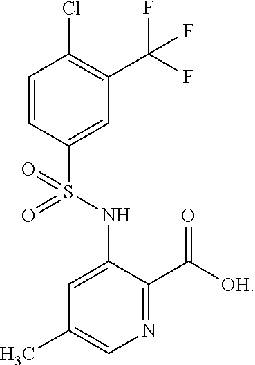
N1=C(C([OH])=O)C(NS(C2=CC(C(F)(F)F)=C(Cl)C=C2)(=O)=O)=CC(C)=C1
